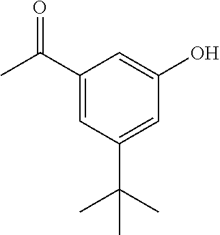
CC(C1=CC(C(C)(C)C)=CC(O)=C1)=O
